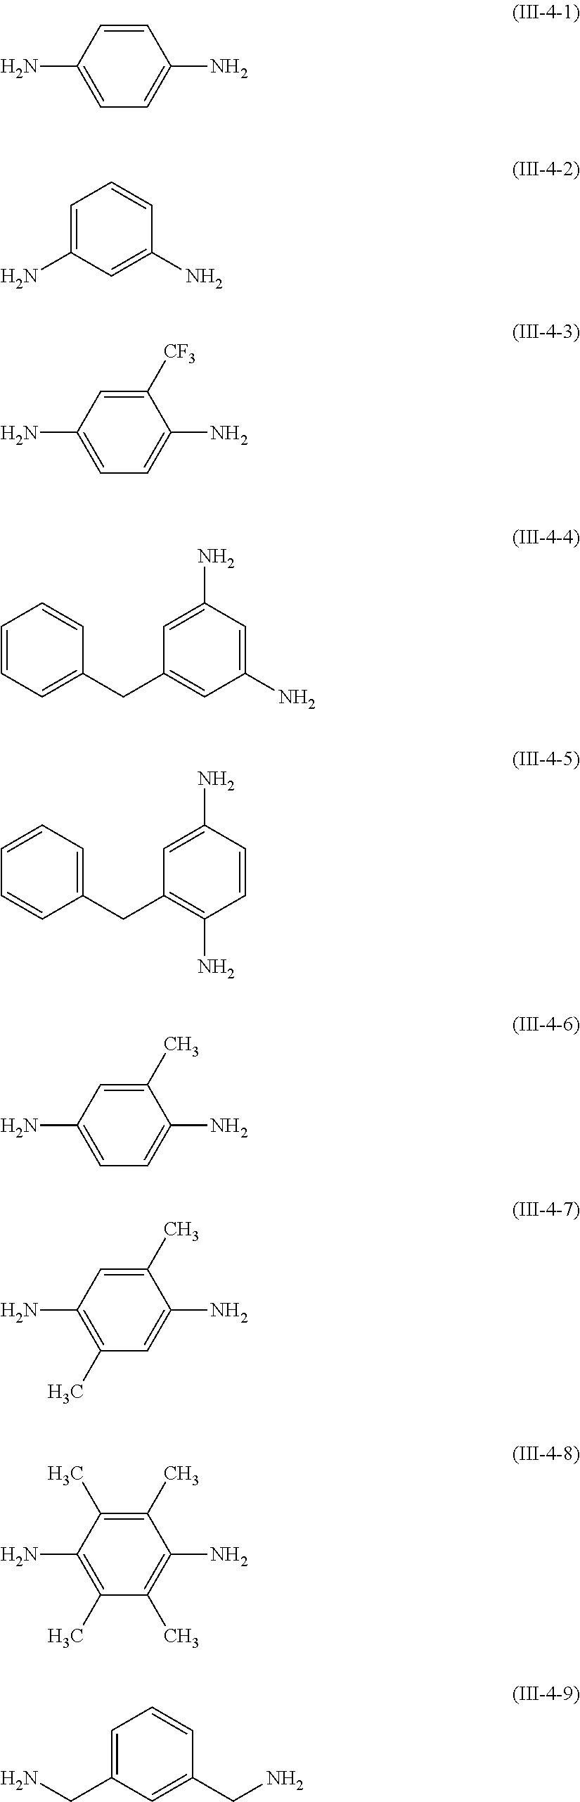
C1=CC(N)=CC=C1N.C1=C(N)C=C(N)C=C1.C1([CF3])=CC(N)=CC=C1N.C1=CC=C(CC2=CC(N)=CC(N)=C2)C=C1.C1=CC=C(CC2=C(N)C=CC(N)=C2)C=C1.C1(C)=CC(N)=CC=C1N.C1(C)=CC(N)=C(C)C=C1N.C1(C)=C(C)C(N)=C(C)C(C)=C1N.C1=C(CN)C=C(CN)C=C1
